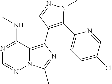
N12C(=C(C3=C(C4=CC=C(Cl)C=N4)N(C)N=C3)N=C1C)C(NC)=NC=N2
